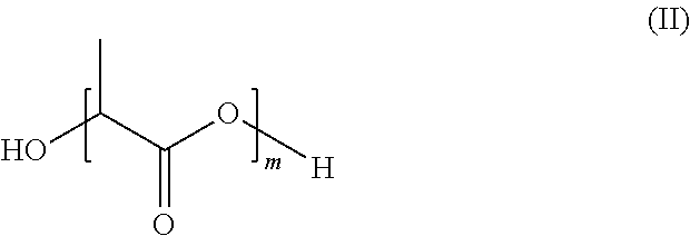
OC(C(O[H])=O)C
